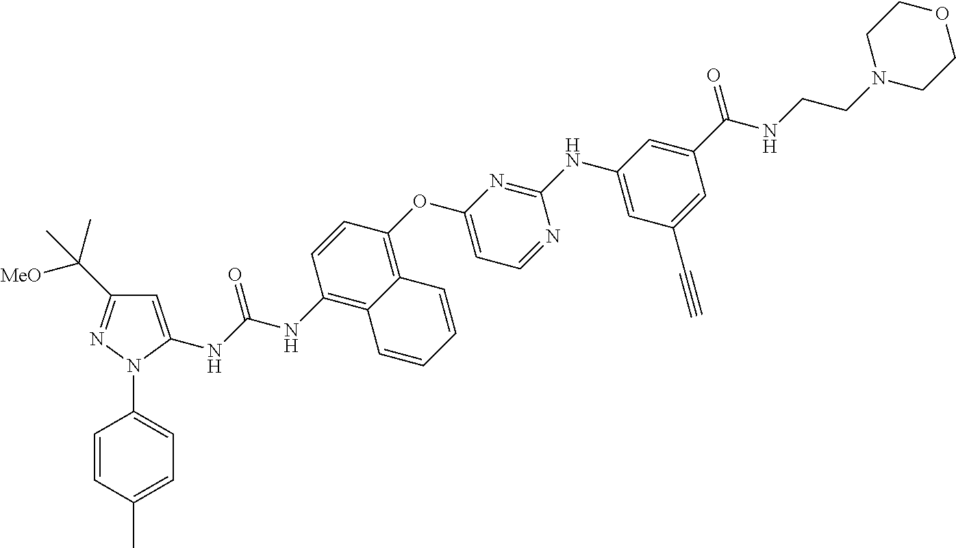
C1=C(C)C=CC(N2C(NC(NC3=C4C(=C(OC5=CC=NC(NC6=CC(C#C)=CC(C(=O)NCCN7CCOCC7)=C6)=N5)C=C3)C=CC=C4)=O)=CC(C(C)([MeO])C)=N2)=C1
